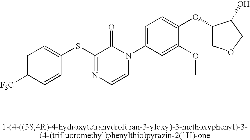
S(C1=NC=CN(C2=CC=C(OC3COCC3O)C(OC)=C2)C1=O)C1=CC=C([F3C])C=C1
